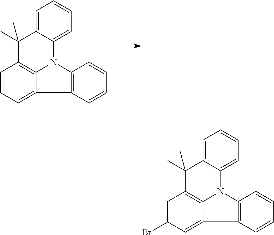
C12=C(N3C4=C(C=C(Br)C=C14)C(C)(C)C1=CC=CC=C31)C=CC=C2.C12=C(N3C4=C(C=CC=C14)C(C)(C)C1=CC=CC=C31)C=CC=C2
